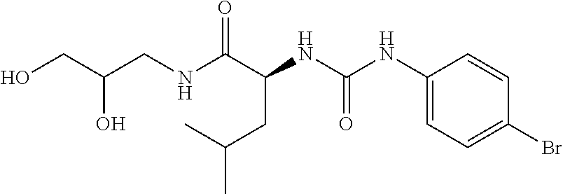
C(C)(CC(NC(=O)NC1=CC=C(Br)C=C1)C(NCC(CO)O)=O)C
